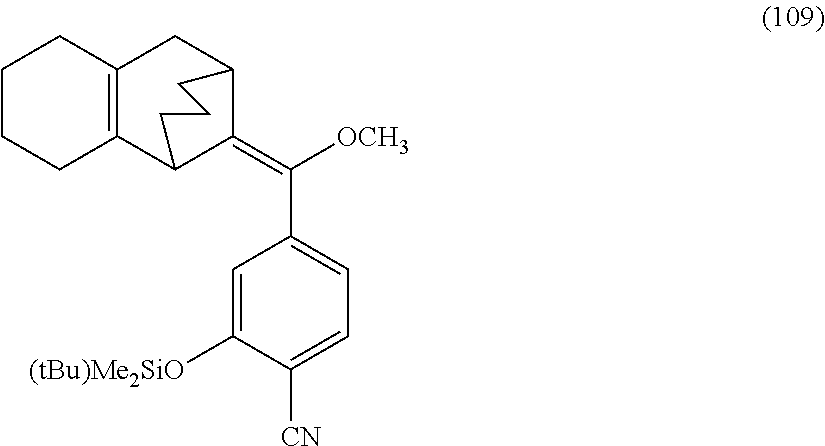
C12=C(C3C(=C([OCH3])C4=CC=C([CN])C([(tBu)Me2SiO])=C4)C(C1)CCC3)CCCC2
